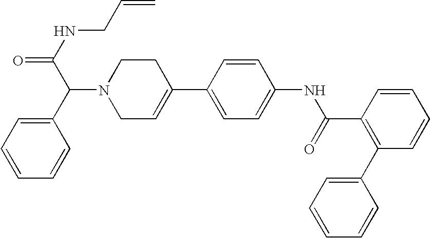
C1(C2=CC=C(NC(C3=C(C4=CC=CC=C4)C=CC=C3)=O)C=C2)=CCN(C(C(=O)NCC=C)C2=CC=CC=C2)CC1
